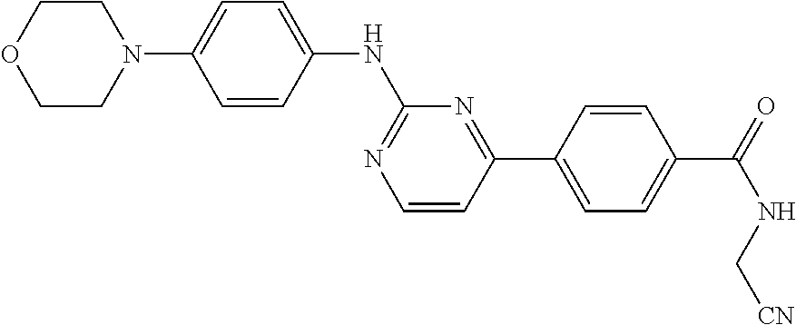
C1CN(C2=CC=C(NC3=NC=CC(C4=CC=C(C(=O)NC[CN])C=C4)=N3)C=C2)CCO1
